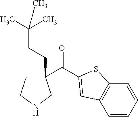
C1(C(=O)C2=CC3=C(C=CC=C3)S2)(CCC(C)(C)C)CCNC1
